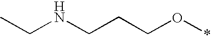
CCNCCCO*
